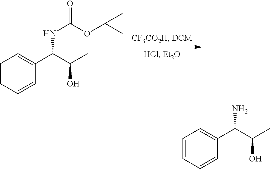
C1=CC=CC(C(C(C)O)NC(=O)OC(C)(C)C)=C1.C1=CC=CC(C(C(C)O)N)=C1
